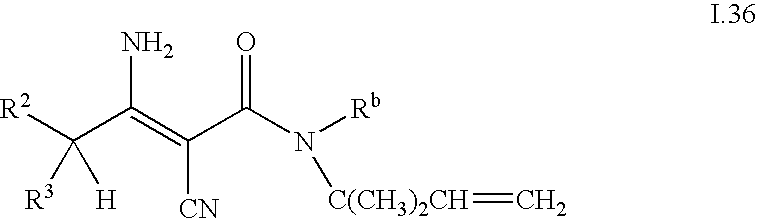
[R2]C(C(=C(C(N([Rb])[C(CH3)2CH]=C)=O)[CN])N)([H])[R3]
